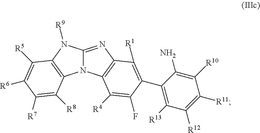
C12=NC3=C(N1C1=C(N2[R9])C([R5])=C([R6])C([R7])=C1[R8])C([R4])=C(F)C(C1=C([R13])C([R12])=C([R11])C([R10])=C1N)=C3[R1]
